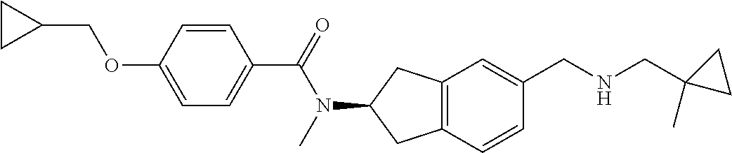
C1CC1COC1=CC=C(C(=O)N(C)C2CC3=C(C2)C=C(CNCC2(C)CC2)C=C3)C=C1
